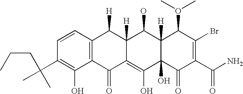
C1=CC2=C(C(O)=C1C(CCC)(C)C)C(=O)C1=C(O)C3(O)C([H])(C(O)C1([H])C2[H])C(O(C)C)C(Br)=C(C(N)=O)C3=O
